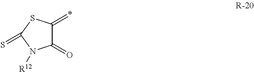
C1(=O)C(=*)SC(=S)N1[R12]
